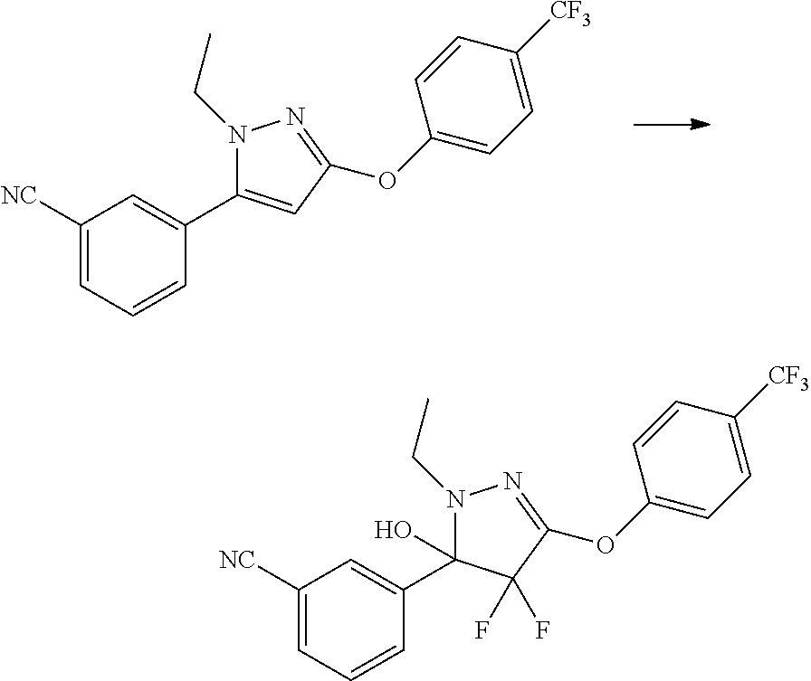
C1=C([NC])C=C(C2=CC(OC3=CC=C([CF3])C=C3)=NN2CC)C=C1.C1=C([NC])C=C(C2(O)N(CC)N=C(OC3=CC=C([CF3])C=C3)C2(F)F)C=C1
